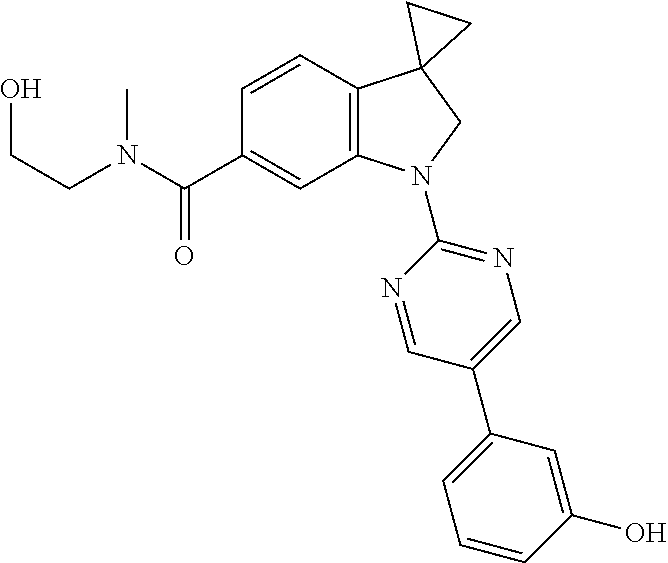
N(C(C1=CC2=C(C=C1)C1(CN2C2=NC=C(C3=CC=CC(O)=C3)C=N2)CC1)=O)(CCO)C
